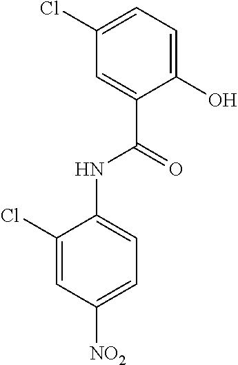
C1(Cl)=CC=C(O)C(C(=O)NC2=CC=C([NO2])C=C2Cl)=C1
